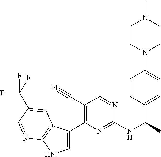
C1=C(C2=C(C#N)C=NC(NC(C)C3=CC=C(N4CCN(C)CC4)C=C3)=N2)C2=C(N1)N=CC(C(F)(F)F)=C2
